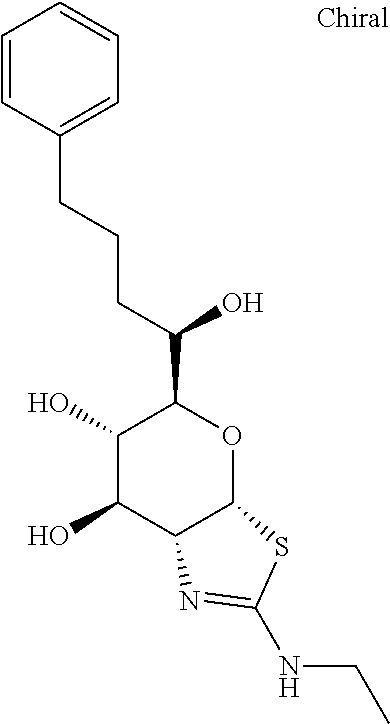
C1(O)C(O)C2C(OC1C(CCCC1=CC=CC=C1)O)SC(NCC)=N2
